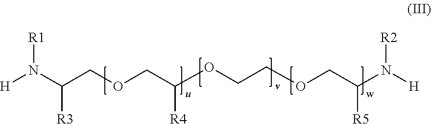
[H]N(C(COCC(OCCOCC(N([H])[R2])[R5])[R4])[R3])[R1]
